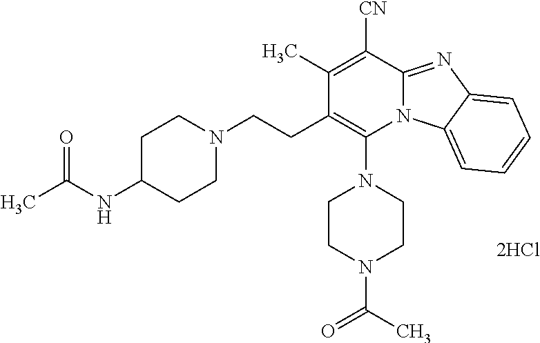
[2HCl].C1(CCN2CCC(NC(C)=O)CC2)=C(N2CCN(C(=O)C)CC2)N2C(=NC3=CC=CC=C23)C([CN])=C1C
